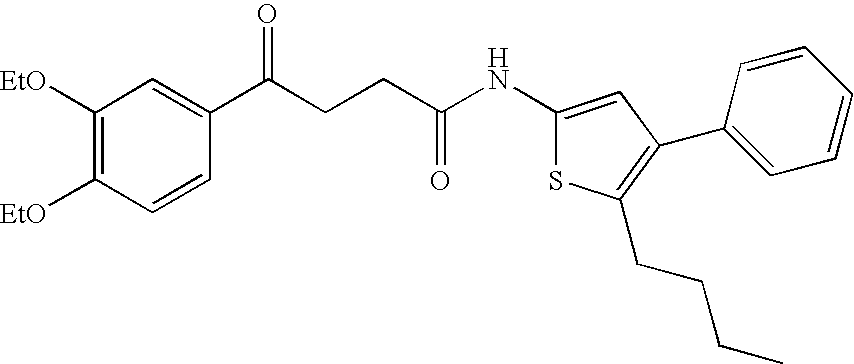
C1(NC(CCC(C2=CC([EtO])=C([EtO])C=C2)=O)=O)=CC(C2=CC=CC=C2)=C(CCCC)S1
